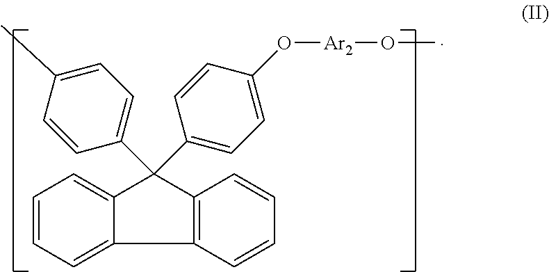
C1=CC=C2C(=C1)C(C1=CC=C(C)C=C1)(C1=CC=C(O[Ar2]OC)C=C1)C1=C2C=CC=C1
